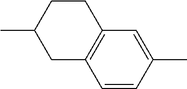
C1C2=C(CCC1C)C=C(C)C=C2
